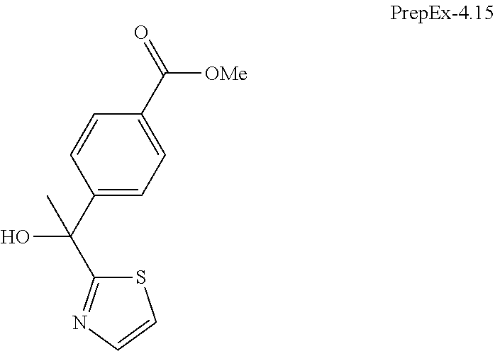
C1=CC(C(C2=NC=CS2)(O)C)=CC=C1C(=O)[OMe]
